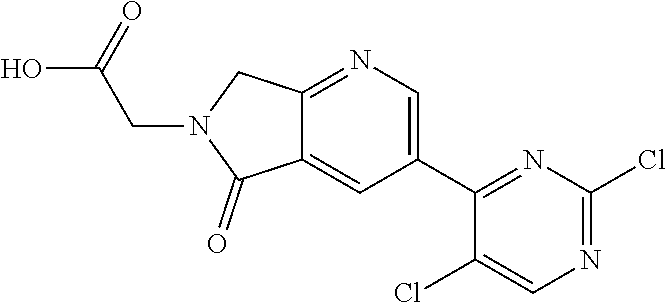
C1(C2=NC(Cl)=NC=C2Cl)=CN=C2C(=C1)C(=O)N(CC(=O)O)C2
